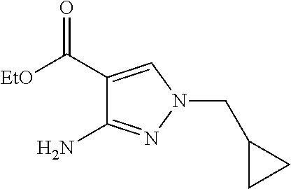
C1(C(=O)[EtO])=CN(CC2CC2)N=C1N
